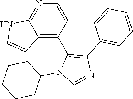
C1=CN=C2C(=C1C1=C(C3=CC=CC=C3)N=CN1C1CCCCC1)C=CN2
